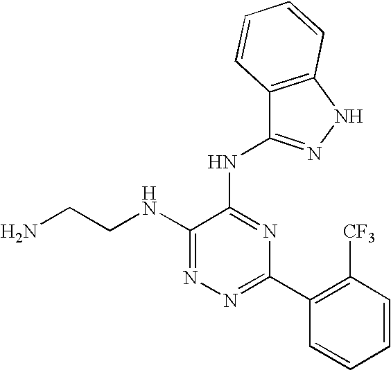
N1=C(C2=C([CF3])C=CC=C2)N=C(NC2=NNC3=C2C=CC=C3)C(NCCN)=N1
